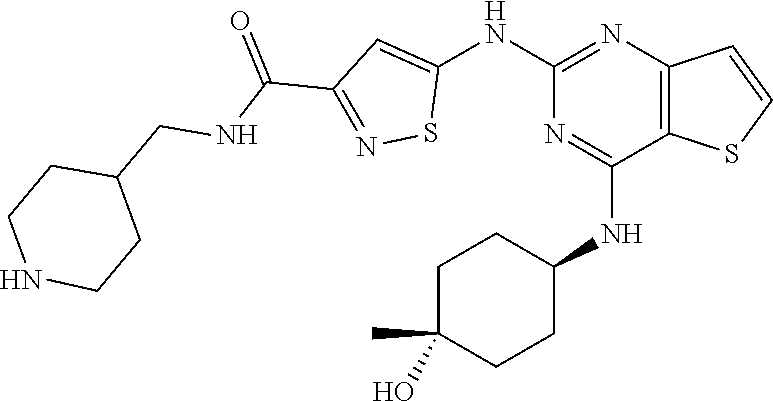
C1(NC2=CC(C(=O)NCC3CCNCC3)=NS2)=NC2=C(C(NC3CCC(O)(C)CC3)=N1)SC=C2
